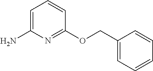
C1=C(N)N=C(OCC2=CC=CC=C2)C=C1
